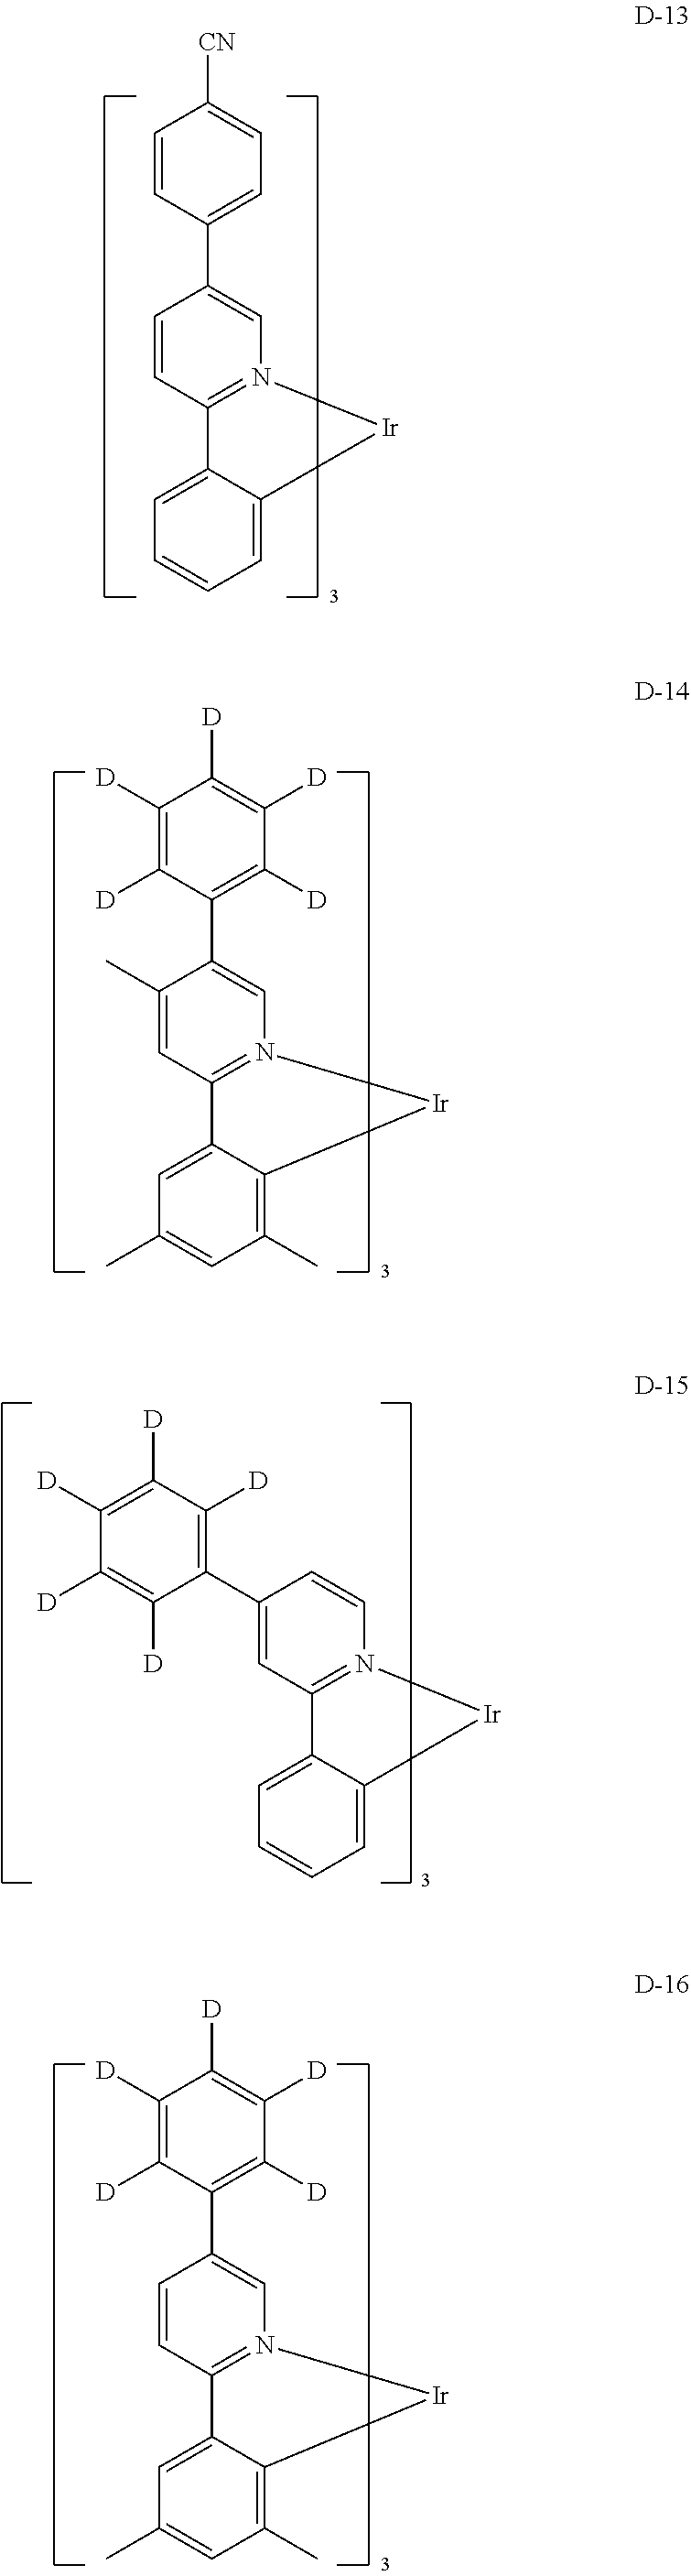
C12=CC=CC=C1[Ir]N1=C2C=CC(C2=CC=C([CN])C=C2)=C1.C12=CC(C)=CC(C)=C1[Ir]N1=C2C=C(C)C(C2=C([D])C([D])=C([D])C([D])=C2[D])=C1.C12=CC=CC=C1[Ir]N1=C2C=C(C2=C([D])C([D])=C([D])C([D])=C2[D])C=C1.C12=CC(C)=CC(C)=C1[Ir]N1=C2C=CC(C2=C([D])C([D])=C([D])C([D])=C2[D])=C1
